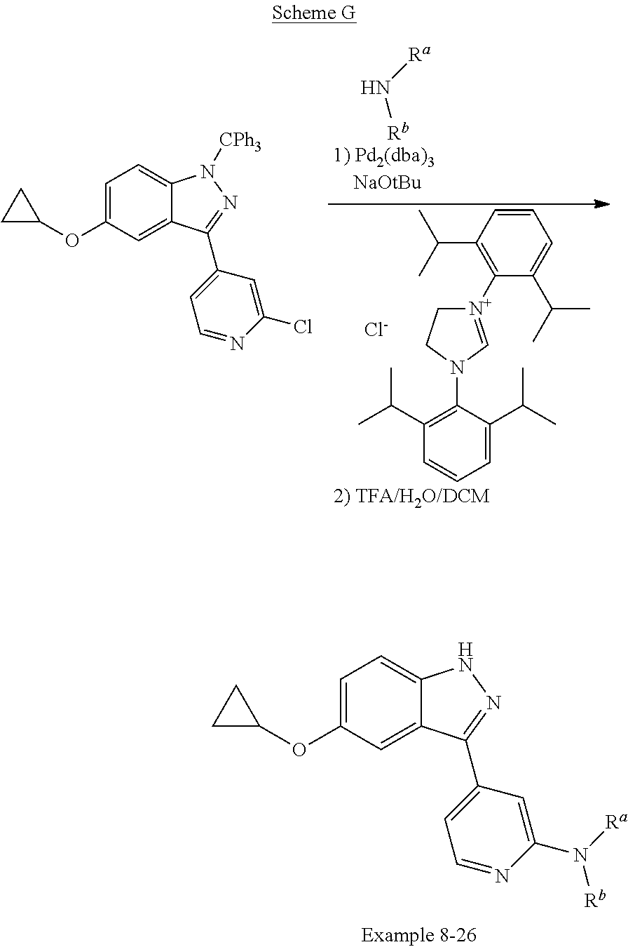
C1(OC2=CC=C3C(=C2)C(C2=CC=NC(N([Rb])[Ra])=C2)=NN3)CC1.C1(OC2=CC=C3C(=C2)C(C2=CC=NC(Cl)=C2)=NN3[CPh3])CC1.C1=CC(C(C)C)=C([N+]2=CN(C3=C(C(C)C)C=CC=C3C(C)C)CC2)C(C(C)C)=C1.[Cl-].[Ra]N[Rb]
